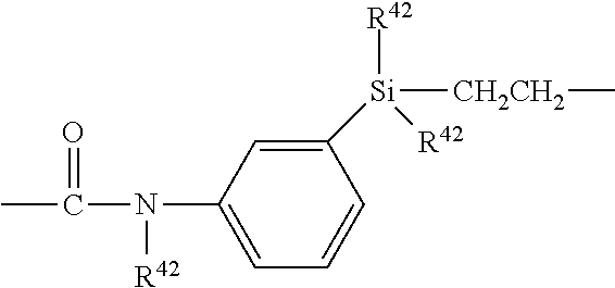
C1([Si]([CH2CH2]C)([R42])[R42])=CC(N(C(C)=O)[R42])=CC=C1
